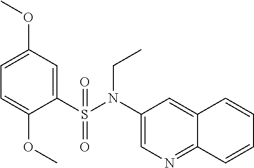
C1=C(OC)C=C(S(N(C2=CN=C3C(=C2)C=CC=C3)CC)(=O)=O)C(OC)=C1
